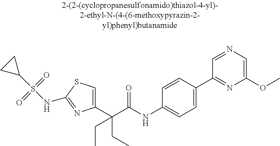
C1(C(C(NC2=CC=C(C3=NC(OC)=CN=C3)C=C2)=O)(CC)CC)=CSC(NS(C2CC2)(=O)=O)=N1
